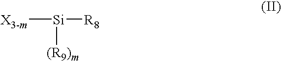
[X3-m][Si]([R8])[(R9)m]
